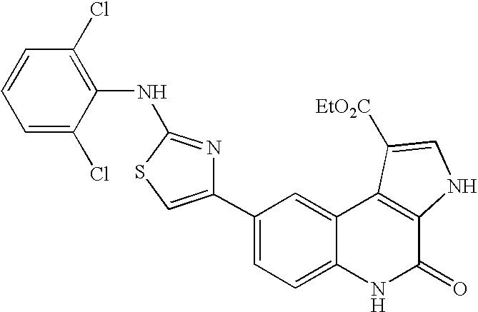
C1(C2=CSC(NC3=C(Cl)C=CC=C3Cl)=N2)=CC=C2C(=C1)C1=C(C(=O)N2)NC=C1[EtO2C]
